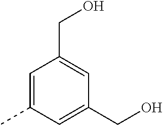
C1=C(C)C=C(CO)C=C1CO
